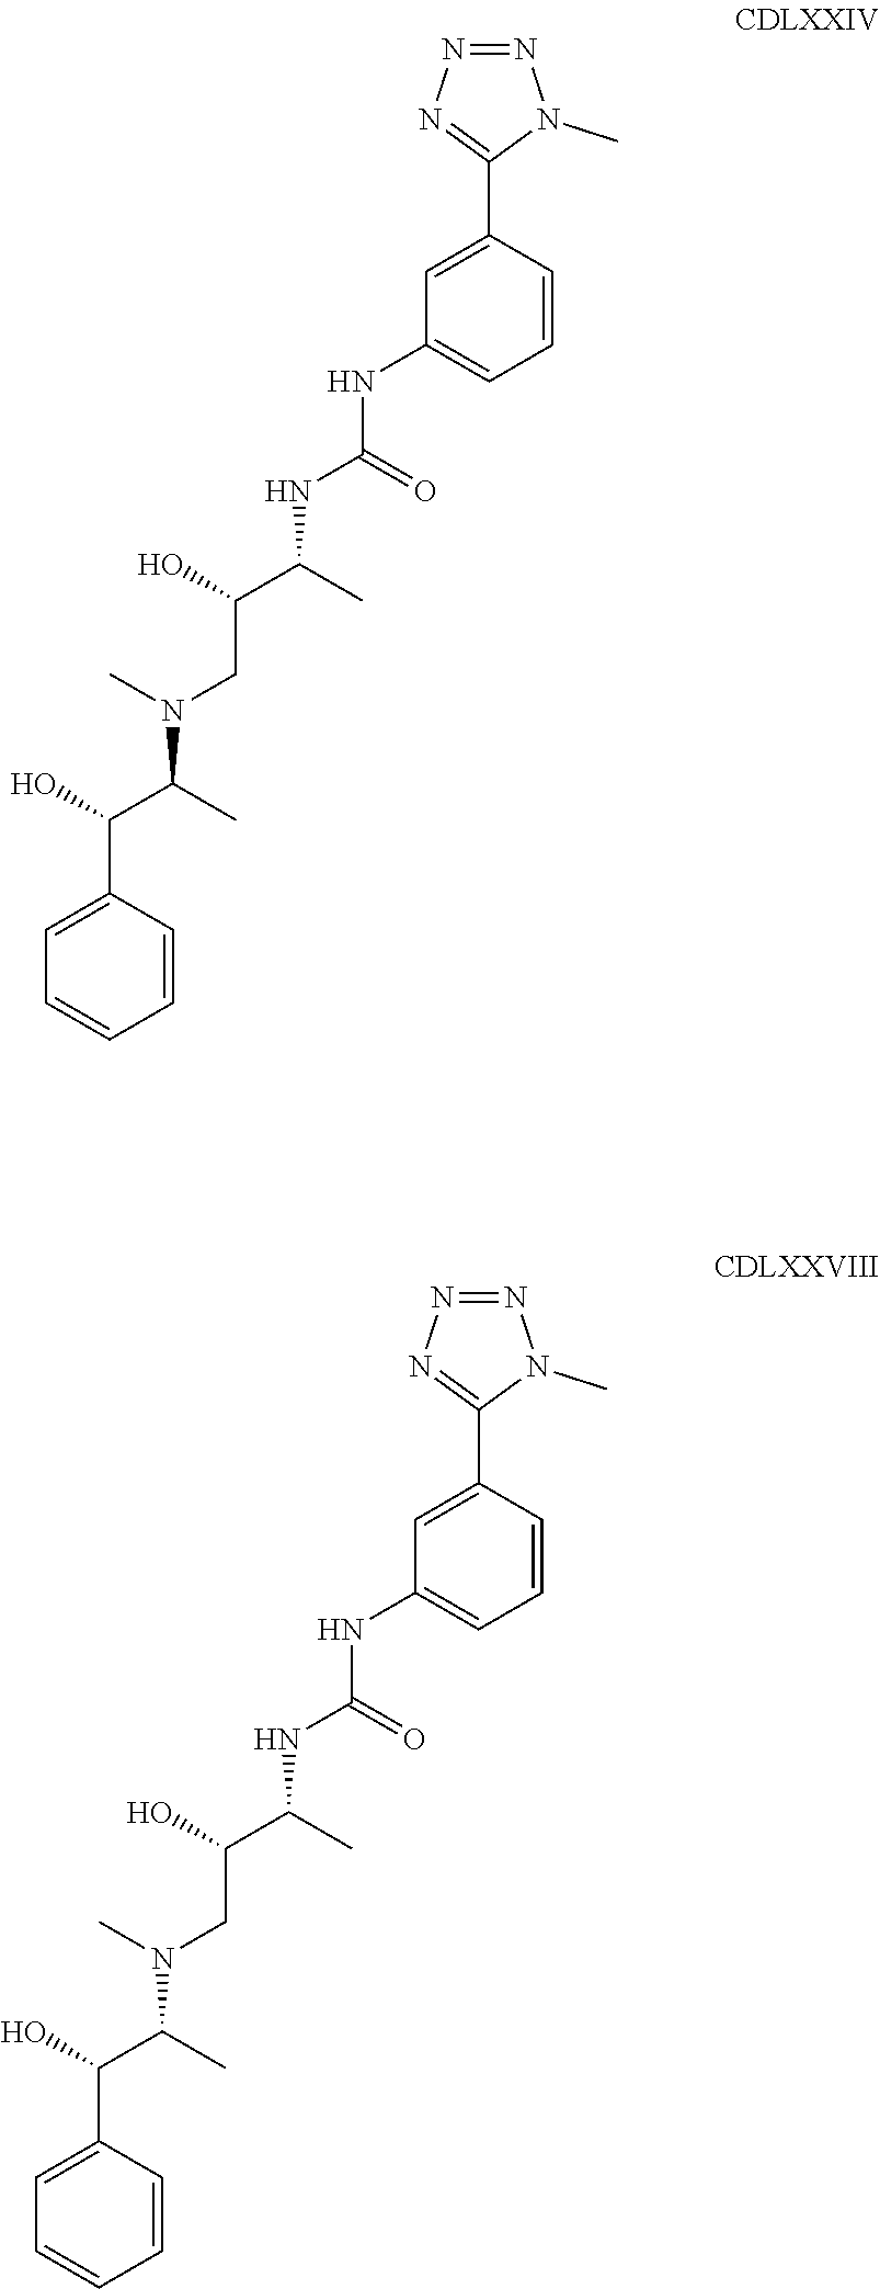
N(C(=O)NC1=CC=CC(C2=NN=NN2C)=C1)C(C(O)CN(C)C(C(C1=CC=CC=C1)O)C)C.N(C(=O)NC1=CC=CC(C2=NN=NN2C)=C1)C(C(O)CN(C)C(C(C1=CC=CC=C1)O)C)C
